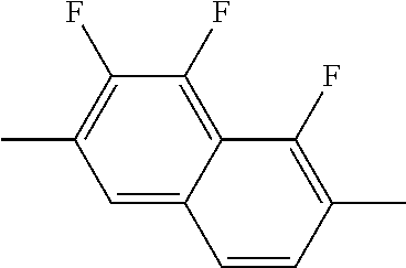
C1(C)=C(F)C(F)=C2C(=C1)C=CC(C)=C2F
